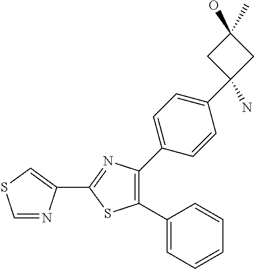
C1(C2=C(C3=CC=C(C4(N)CC(O)(C)C4)C=C3)N=C(C3=CSC=N3)S2)=CC=CC=C1
